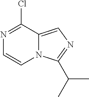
C12=CN=C(C(C)C)N1C=CN=C2Cl
